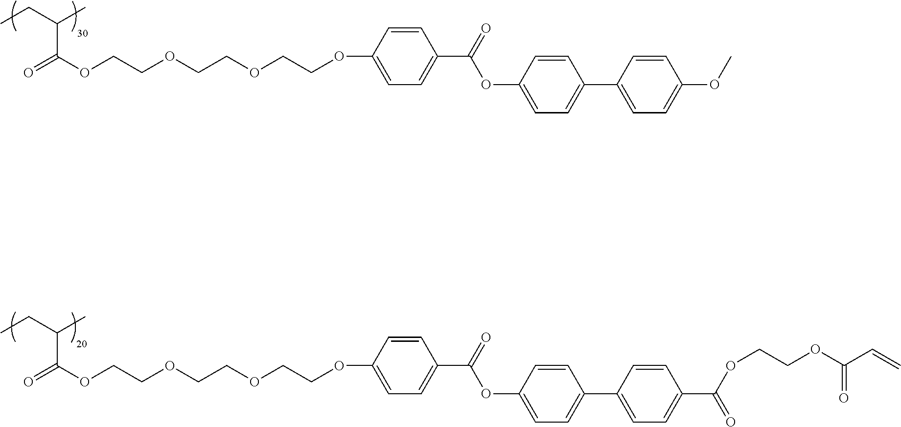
C1=C(C2=CC=C(OC(=O)C3=CC=C(OCCOCCOCCOC(=O)C(CC)C)C=C3)C=C2)C=CC(OC)=C1.C1=C(C2=CC=C(OC(=O)C3=CC=C(OCCOCCOCCOC(=O)C(CC)C)C=C3)C=C2)C=CC(C(OCCOC(C=C)=O)=O)=C1
